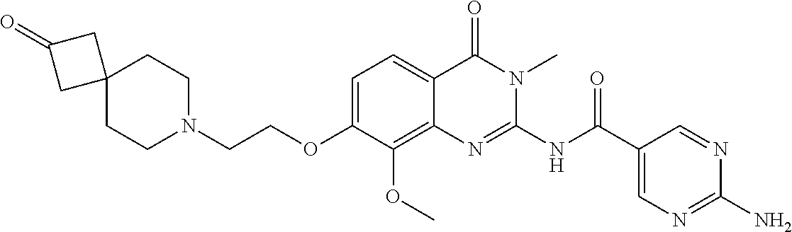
C1=C(OCCN2CCC3(CC2)CC(=O)C3)C(OC)=C2C(=C1)C(=O)N(C)C(NC(C1=CN=C(N)N=C1)=O)=N2
